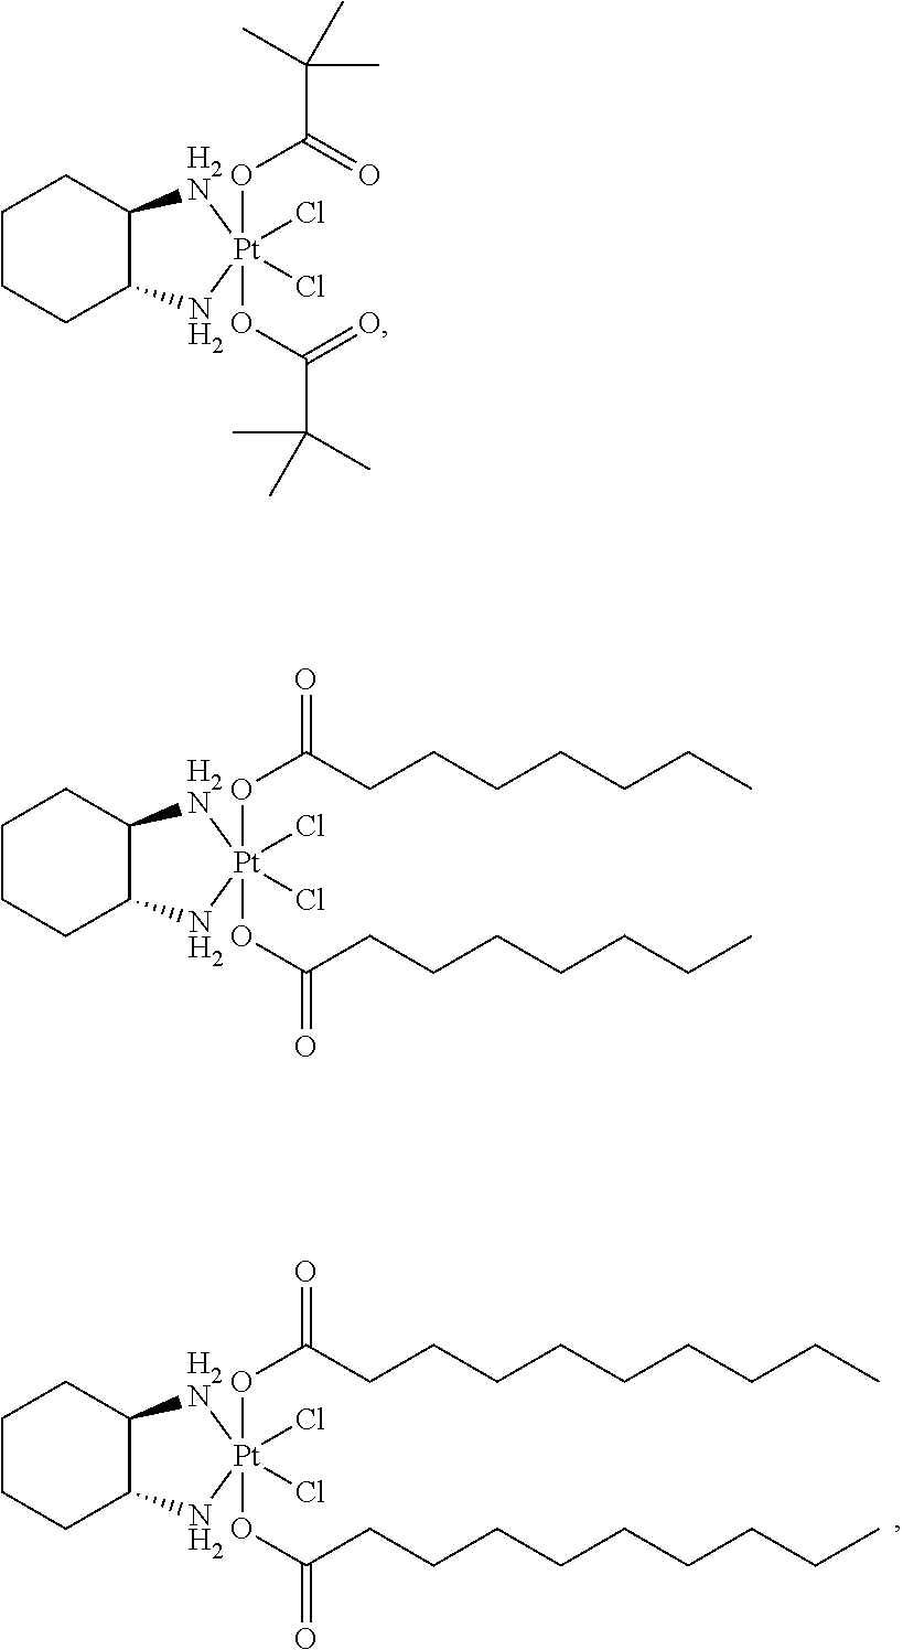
C1CCC2C(C1)[H2N][Pt](Cl)(Cl)(OC(CCCCCCCCC)=O)(OC(CCCCCCCCC)=O)N2.C1CCC2C(C1)[H2N][Pt](Cl)(Cl)(OC(=O)C(C)(C)C)(OC(=O)C(C)(C)C)N2.C1CCC2C(C1)[H2N][Pt](Cl)(Cl)(OC(CCCCCCC)=O)(OC(CCCCCCC)=O)N2
